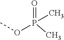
O=P(C)(OC)C
